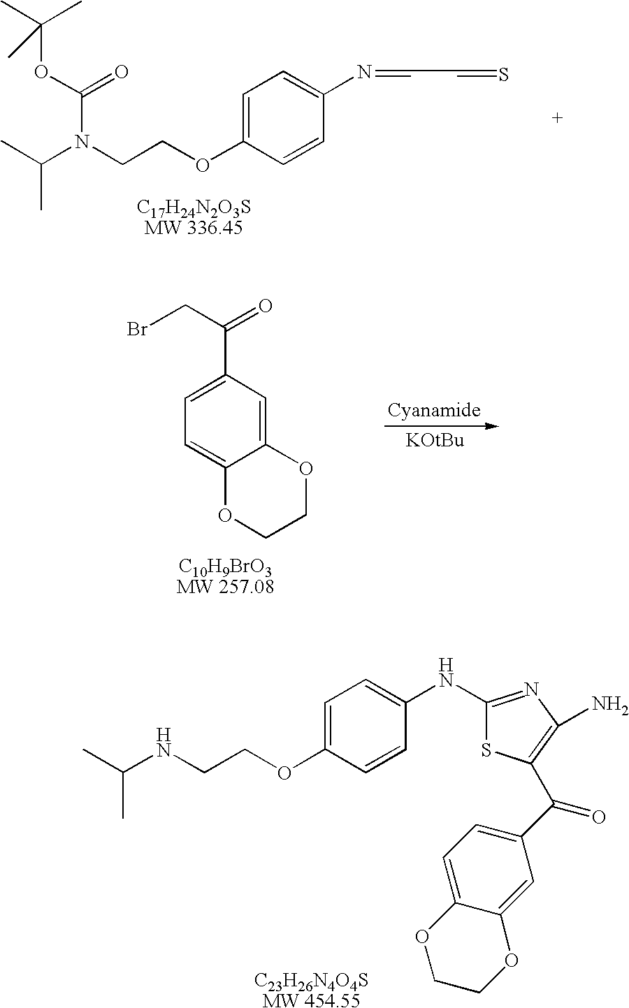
C1(NC2=CC=C(OCCNC(C)C)C=C2)=NC(N)=C(C(C2=CC=C3C(=C2)OCCO3)=O)S1.C(N(CCOC1=CC=C(N=CC=S)C=C1)C(=O)OC(C)(C)C)(C)C.C1=C(C(=O)CBr)C=C2C(=C1)OCCO2
